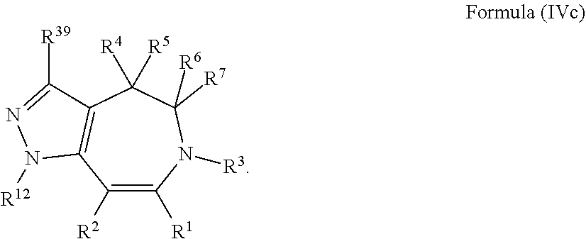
C1([R2])=C([R1])N([R3])C([R7])([R6])C([R4])([R5])C2=C1N([R12])N=C2[R39]
